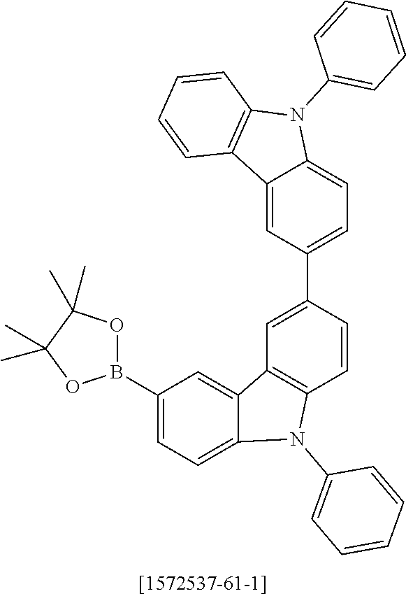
C12=CC(C3=CC4=C(C=C3)N(C3=CC=CC=C3)C3=CC=C(B5OC(C)(C)C(C)(C)O5)C=C43)=CC=C1N(C1=CC=CC=C1)C1=C2C=CC=C1
